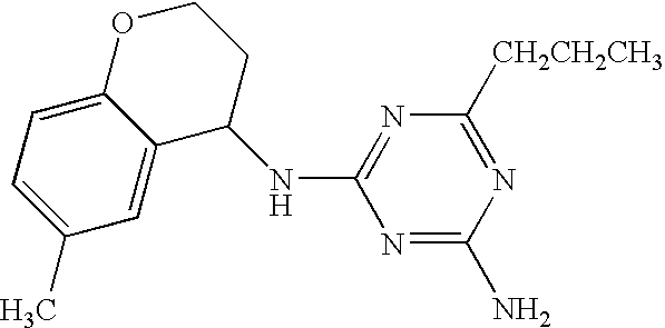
C1(C)=CC=C2C(=C1)C(NC1=NC([CH2CH2CH3])=NC(N)=N1)CCO2
